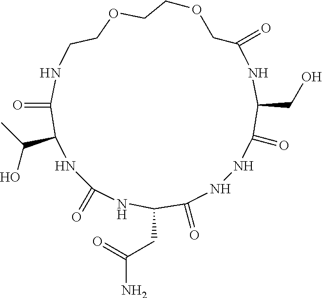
C1(=O)NNC(=O)C(CC(N)=O)NC(=O)NC(C(O)C)C(=O)NCCOCCOCC(=O)NC1CO
